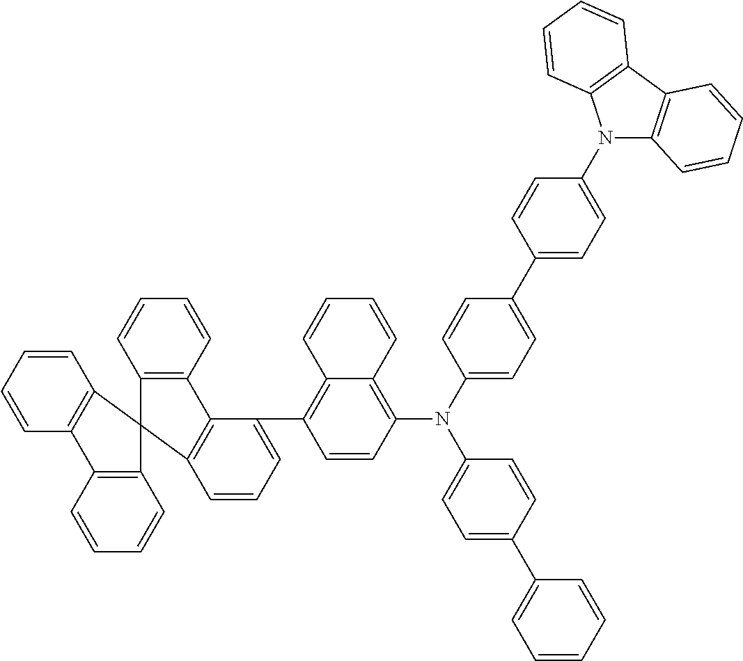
C1=CC=CC2=C1C1(C3=C2C=CC=C3)C2=C(C=CC=C2)C2=C1C=CC=C2C1=C2C(=C(N(C3=CC=C(C4=CC=C(N5C6=C(C7=C5C=CC=C7)C=CC=C6)C=C4)C=C3)C3=CC=C(C4=CC=CC=C4)C=C3)C=C1)C=CC=C2
